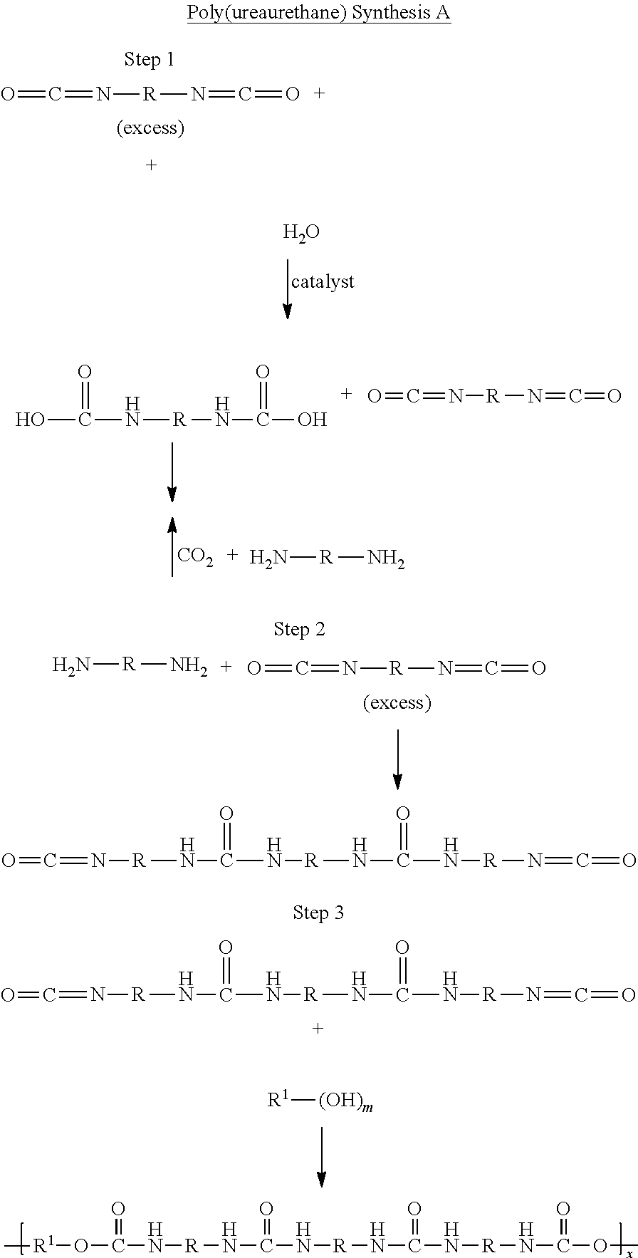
O=C=N[R]N=C=O.O.[CO2].N[R]N.OC(=O)N[R]NC(=O)O.O=C=N[R]N=C=O.O=C=N[R]N=C=O.N[R]N.O=C=N[R]NC(=O)N[R]NC(=O)N[R]N=C=O.O=C=N[R]NC(=O)N[R]NC(=O)N[R]N=C=O.[R1](OC(=O)N[R]NC(=O)N[R]NC(=O)N[R]NC(=O)OC)C.[R1][(OH)m]
